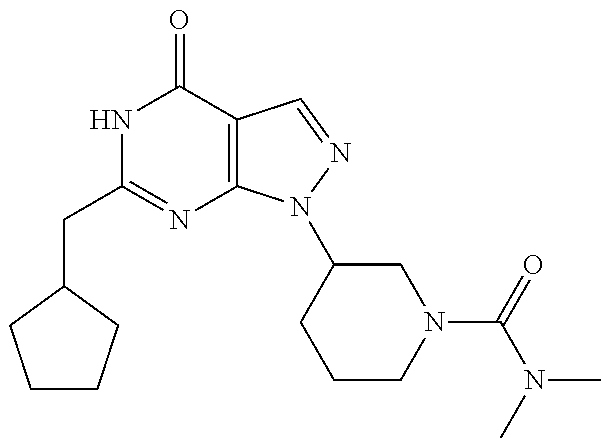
C(C1=NC2=C(C(=O)N1)C=NN2C1CCCN(C(N(C)C)=O)C1)C1CCCC1
